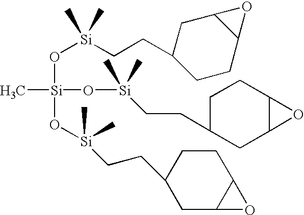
C[Si](O[Si](C)(C)CCC1CC2C(CC1)O2)(O[Si](CCC1CCC2C(C1)O2)(C)C)O[Si](C)(C)CCC1CC2C(CC1)O2
